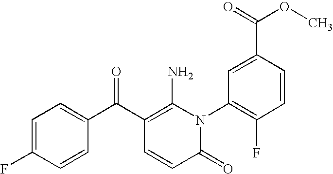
C1=C(F)C=CC(C(C2=C(N)N(C3=C(F)C=CC(C(=O)OC)=C3)C(=O)C=C2)=O)=C1
